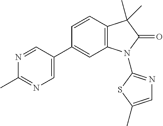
C1(C)=NC=C(C2=CC3=C(C=C2)C(C)(C)C(=O)N3C2=NC=C(C)S2)C=N1
